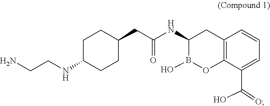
C(CN)NC1CCC(CC(NC2CC3=C(C(C(=O)O)=CC=C3)OB2O)=O)CC1
